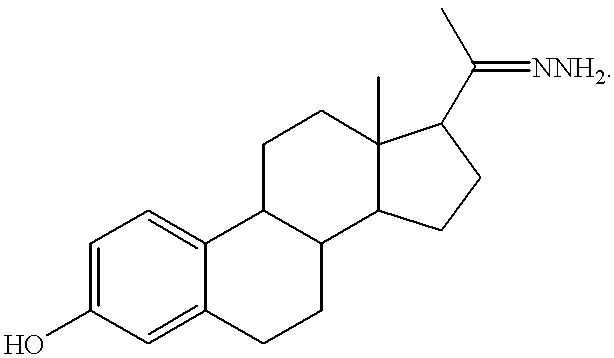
C1=C(O)C=C2C(=C1)C1C(CC2)C2C(C)(CC1)C(C(C)=[NNH2])CC2
